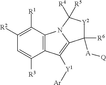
C12=C(N3C(=C1[Y1][Ar])C([R6])([A][Q])[Y2]C3([R4])[R5])C([R1])=C([R2])C=C2[R3]
